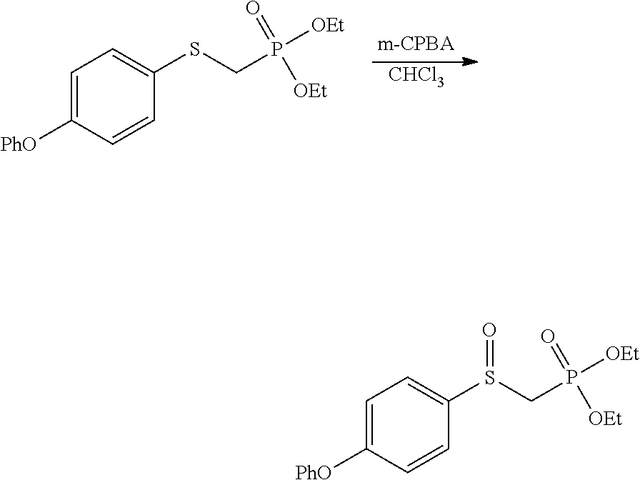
[CHCl3].C1=C([PhO])C=CC(SCP(=O)([OEt])[OEt])=C1.C1=C([PhO])C=CC(S(CP(=O)([OEt])[OEt])=O)=C1
